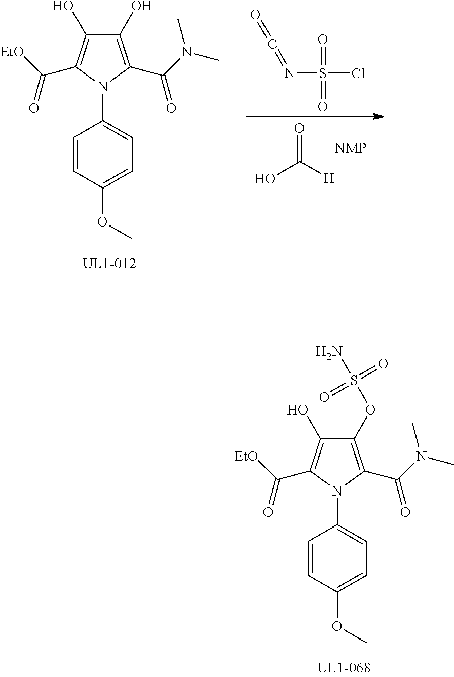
C1(OS(N)(=O)=O)=C(C(N(C)C)=O)N(C2=CC=C(OC)C=C2)C(C([EtO])=O)=C1O.C1(O)=C(C(N(C)C)=O)N(C2=CC=C(OC)C=C2)C(C([EtO])=O)=C1O.N(S(Cl)(=O)=O)=C=O.O=C([H])O
